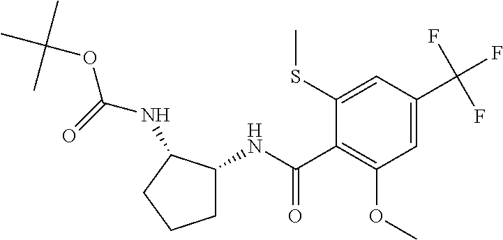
C1=C(C(F)(F)F)C=C(SC)C(C(NC2CCCC2NC(OC(C)(C)C)=O)=O)=C1OC
